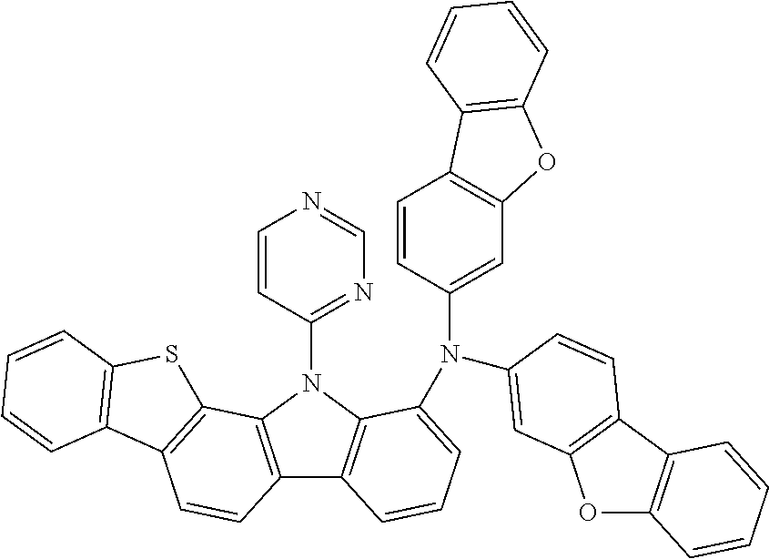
C1=CC(N2C3=C(C4=C2C2=C(C=C4)C4=C(S2)C=CC=C4)C=CC=C3N(C2=CC3=C(C=C2)C2=C(O3)C=CC=C2)C2=CC3=C(C4=C(O3)C=CC=C4)C=C2)=NC=N1
